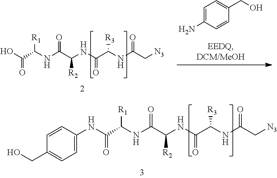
OC(C(NC(C(NC(C(NC(C[N3])=O)[R3])=O)[R2])=O)[R1])=O.C1=C(N)C=CC(CO)=C1.N(C(C(NC(C(NC(C(NC(C[N3])=O)[R3])=O)[R2])=O)[R1])=O)C1=CC=C(CO)C=C1
